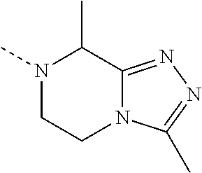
N1(C)CCN2C(=NN=C2C)C1C
